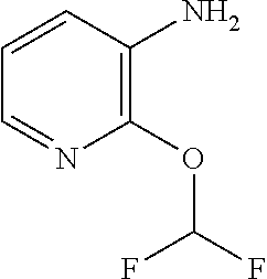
C1=CC(N)=C(OC(F)F)N=C1
